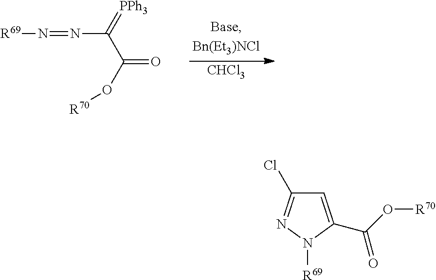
[R69]N=NC(C(O[R70])=O)=[PPh3].[CHCl3].C1=C(C(O[R70])=O)N([R69])N=C1Cl
